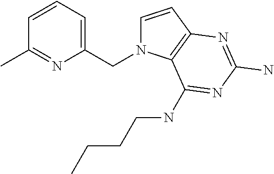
C1=CC2=C(N1CC1=CC=CC(C)=N1)C(NCCCC)=NC(N)=N2
